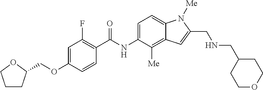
C1CC(COC2=CC(F)=C(C(=O)NC3=CC=C4C(=C3[Me])C=C(CNCC3CCOCC3)N4[Me])C=C2)OC1
